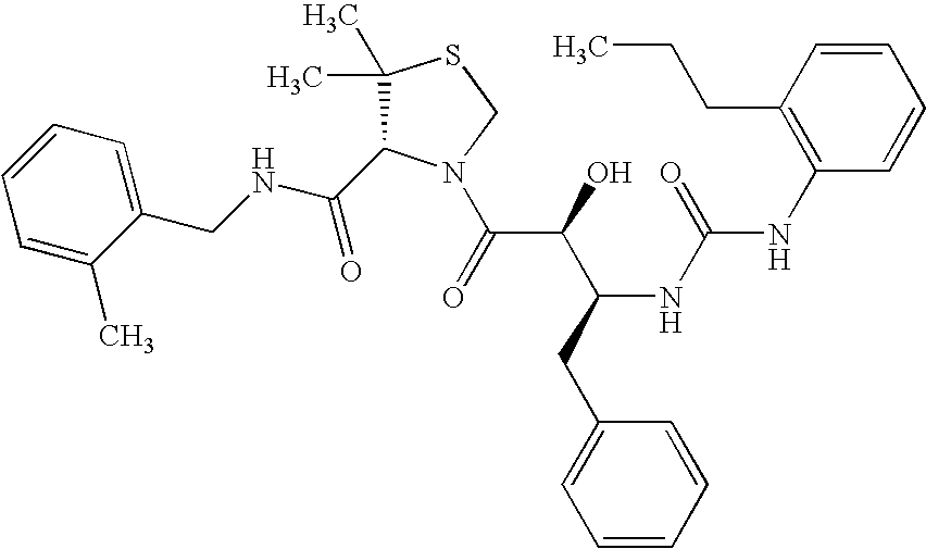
C(NCC1=CC=CC=C1C)(=O)C1C(C)(C)SCN1C(C(C(CC1=CC=CC=C1)NC(=O)NC1=C(CCC)C=CC=C1)O)=O
